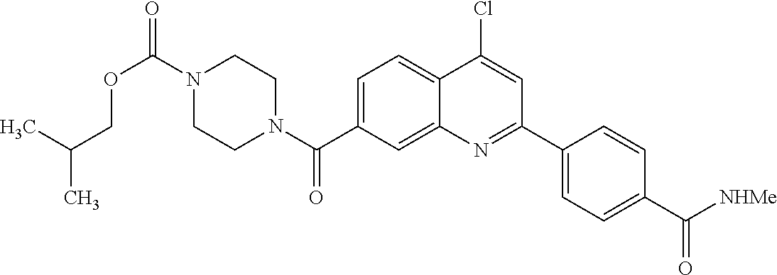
N1(C(OCC(C)C)=O)CCN(C(=O)C2=CC=C3C(=C2)N=C(C2=CC=C(C([NHMe])=O)C=C2)C=C3Cl)CC1
